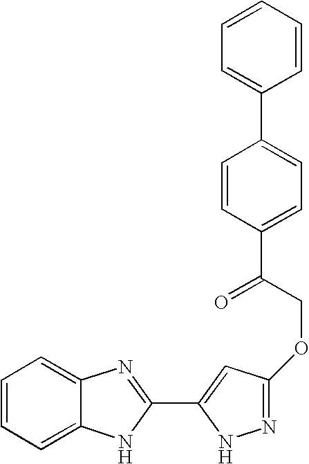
C1=CC=C2C(=C1)N=C(C1=CC(OCC(=O)C3=CC=C(C4=CC=CC=C4)C=C3)=NN1)N2
